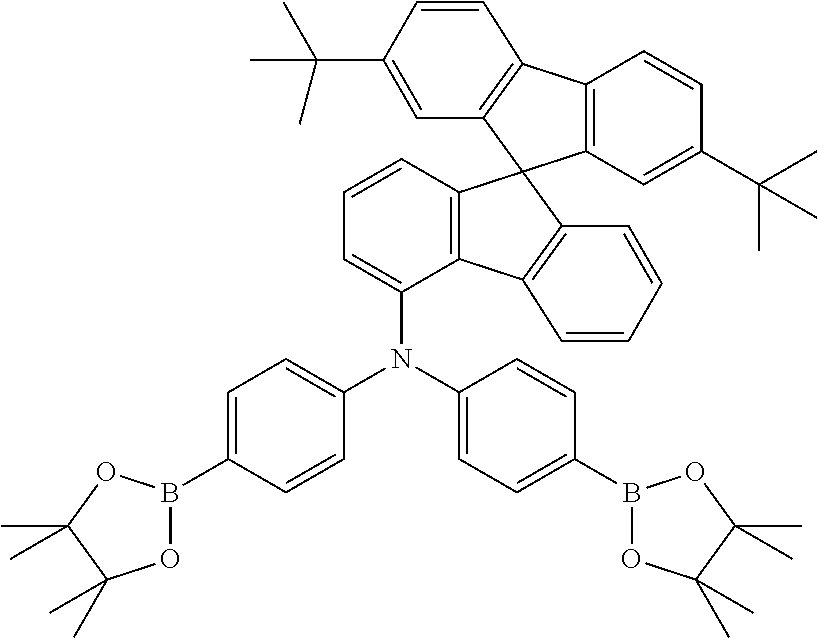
C12=C(C=C(C(C)(C)C)C=C1)C1(C3=C2C=CC(C(C)(C)C)=C3)C2=C(C(N(C3=CC=C(B4OC(C)(C)C(C)(C)O4)C=C3)C3=CC=C(B4OC(C)(C)C(C)(C)O4)C=C3)=CC=C2)C2=C1C=CC=C2
